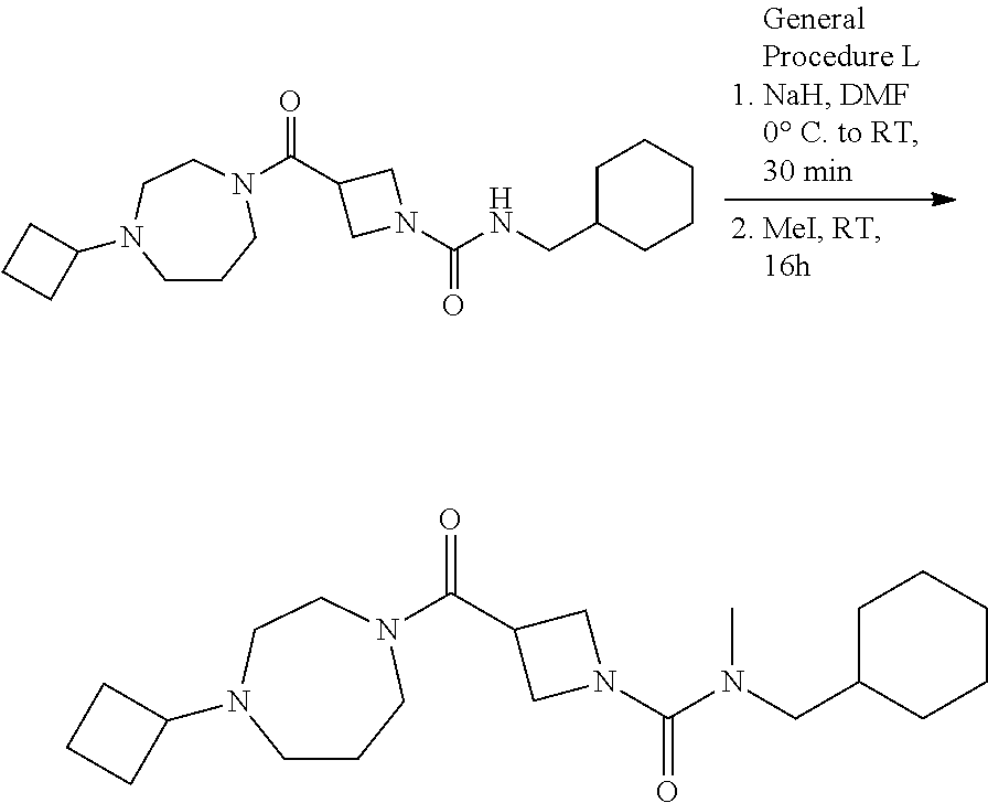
C1CCN(C(=O)C2CN(C(=O)NCC3CCCCC3)C2)CCN1C1CCC1.C1CCN(C(=O)C2CN(C(=O)N(CC3CCCCC3)C)C2)CCN1C1CCC1
